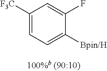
C1([F3C])=CC=C([Bpin/H])C(F)=C1
